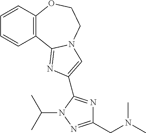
C1=CC2=C(C=C1)C1=NC(C3=NC(CN(C)C)=NN3C(C)C)=CN1CCO2
